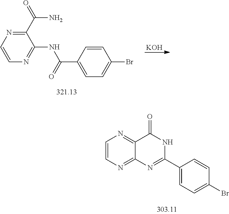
C1(C(N)=O)=NC=CN=C1NC(=O)C1=CC=C(Br)C=C1.[KOH].C1=CN=C2C(=N1)C(=O)NC(C1=CC=C(Br)C=C1)=N2
